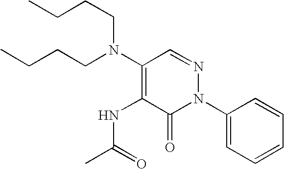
C1(N(CCCC)CCCC)=C(NC(C)=O)C(=O)N(C2=CC=CC=C2)N=C1
